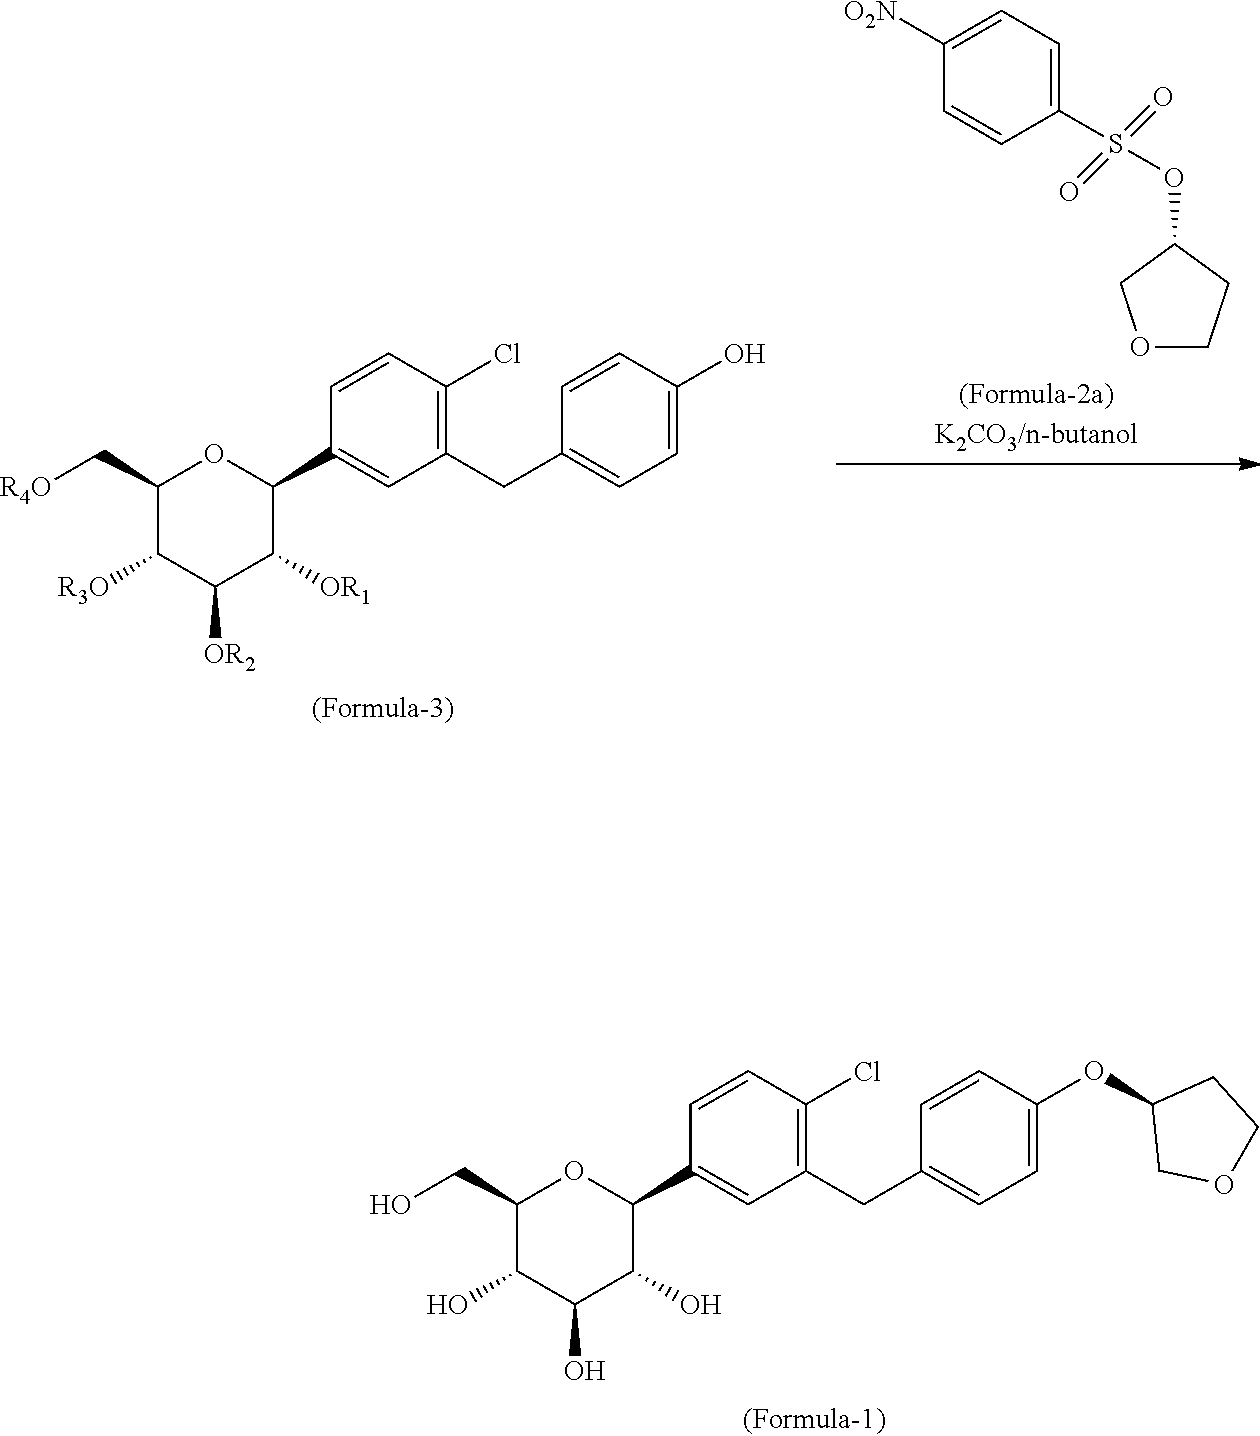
C1(C[R4O])C([R3O])C([OR2])C([OR1])C(C2=CC(CC3=CC=C(O)C=C3)=C(Cl)C=C2)O1.O(C1COCC1)S(C1=CC=C([O2N])C=C1)(=O)=O.C1(CO)C(O)C(O)C(O)C(C2=CC(CC3=CC=C(OC4COCC4)C=C3)=C(Cl)C=C2)O1
